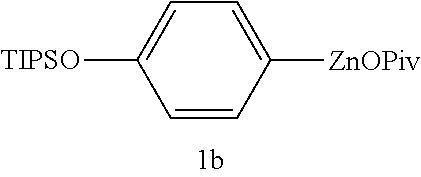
C1=C([OTIPS])C=CC([ZnOPiv])=C1
